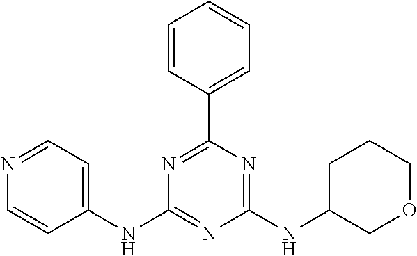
C1(NC2=NC(NC3COCCC3)=NC(C3=CC=CC=C3)=N2)=CC=NC=C1
